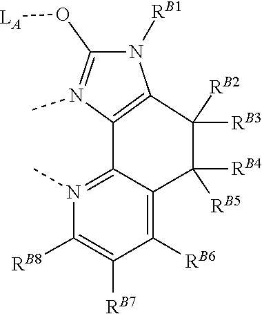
[RB2]C1([RB3])C2=C(N(C)=C(O[LA])N2[RB1])C2=N(C)C([RB8])=C([RB7])C([RB6])=C2C1([RB5])[RB4]
